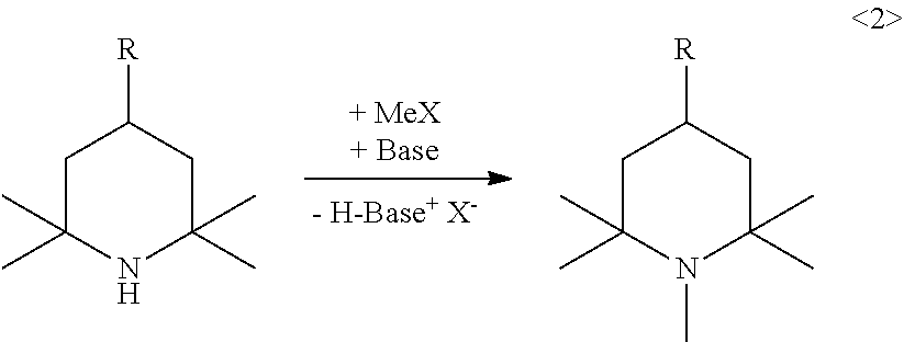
C1C(C)(C)NC(C)(C)CC1[R].C1C(C)(C)N(C)C(C)(C)CC1[R]
